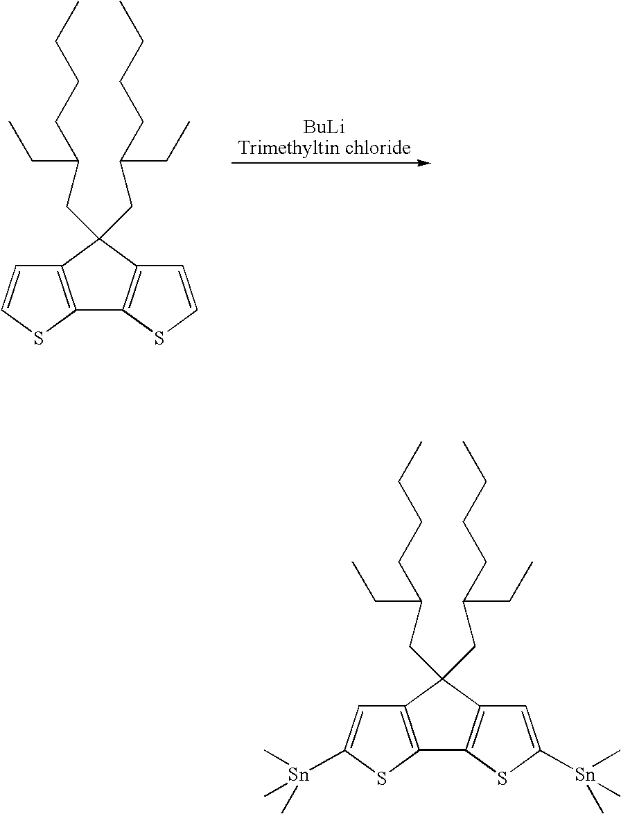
[BuLiTrimethyltin chloride].C12=C(SC=C1)C1=C(C2(CC(CCCC)CC)CC(CCCC)CC)C=CS1.C12=C(SC([Sn](C)(C)C)=C1)C1=C(C2(CC(CCCC)CC)CC(CCCC)CC)C=C([Sn](C)(C)C)S1
